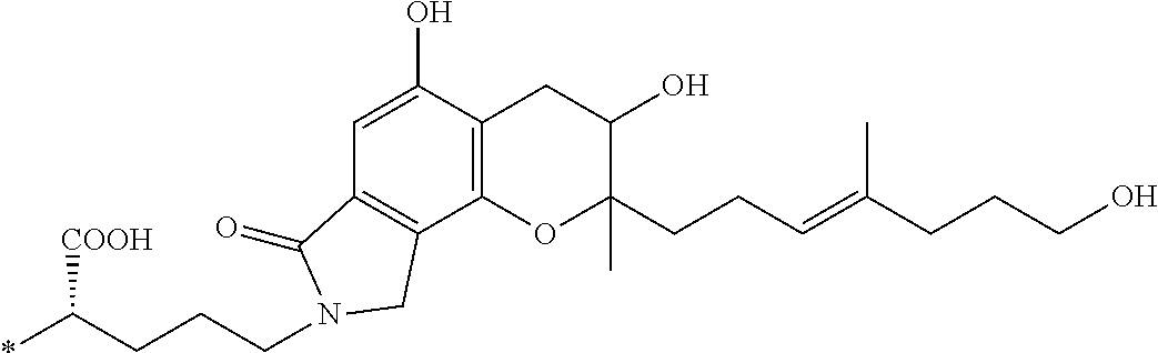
C1=C(O)C2=C(C3=C1C(=O)N(CCCC(*)[COOH])C3)OC(C)(CCC=C(CCCO)C)C(O)C2
